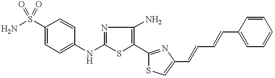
NS(C1=CC=C(NC2=NC(N)=C(C3=NC(C=CC=CC4=CC=CC=C4)=CS3)S2)C=C1)(=O)=O
